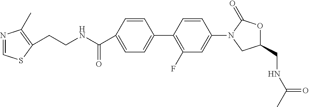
C1(CNC(=O)C)OC(=O)N(C2=CC(F)=C(C3=CC=C(C(NCCC4=C(C)N=CS4)=O)C=C3)C=C2)C1
